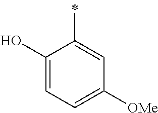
C1(O)=CC=C([OMe])C=C1C
